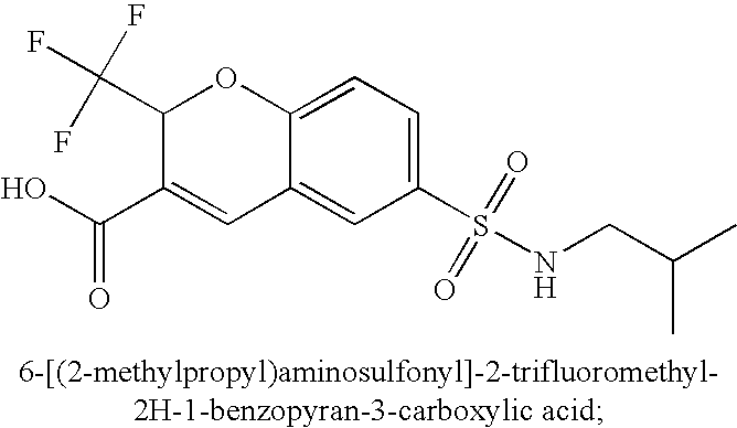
C1(S(NCC(C)C)(=O)=O)=CC=C2C(=C1)C=C(C(=O)O)C(C(F)(F)F)O2
